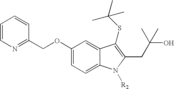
C1(OCC2=NC=CC=C2)=CC=C2C(=C1)C(SC(C)(C)C)=C(CC(O)(C)C)N2[R2]
